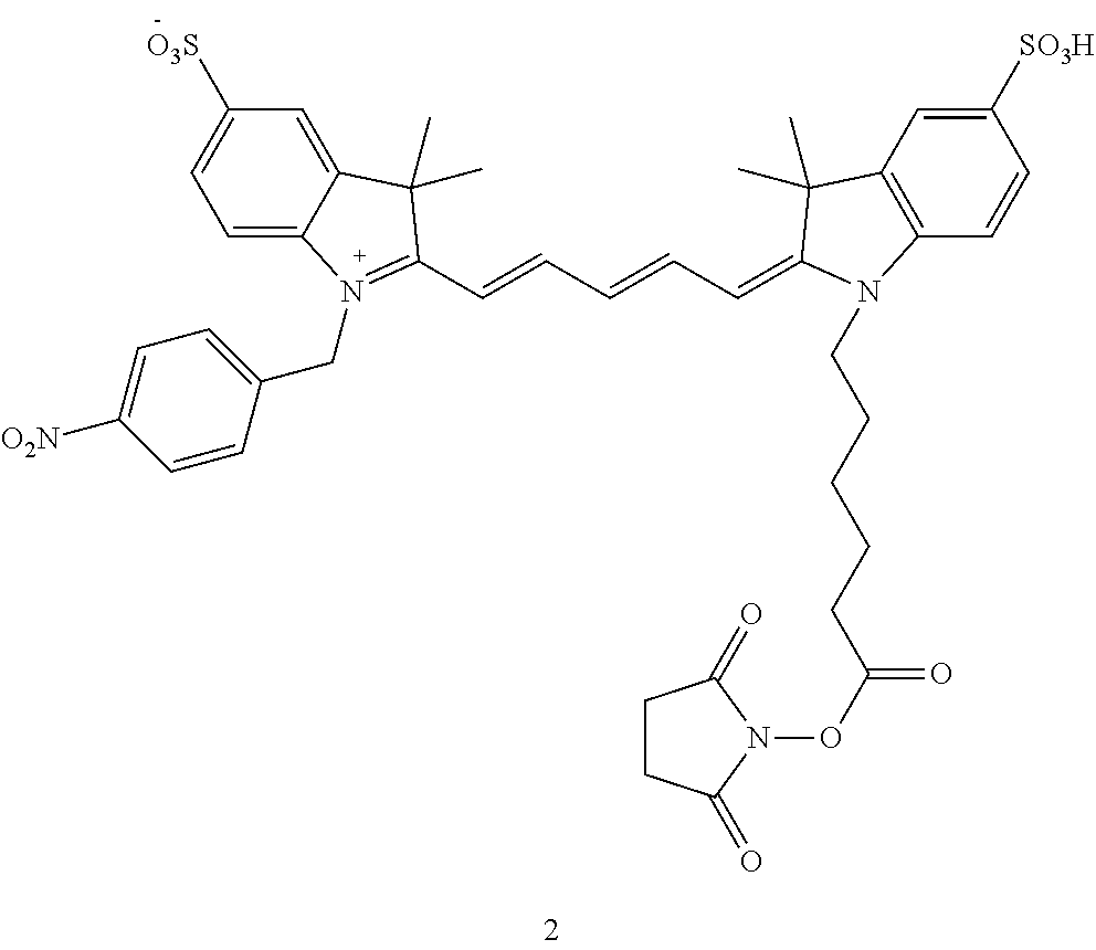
C1=C2C(=CC([O3S])=C1)C(C)(C)C(C=CC=CC=C1C(C)(C)C3=C(C=CC([SO3H])=C3)N1CCCCCC(ON1C(=O)CCC1=O)=O)=N2CC1=CC=C([O2N])C=C1
